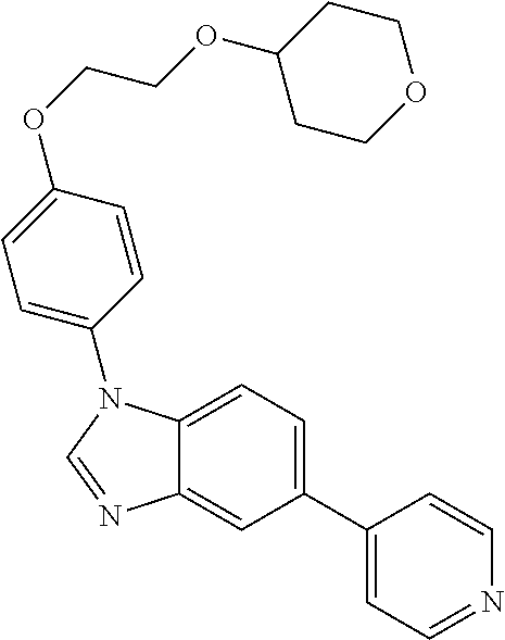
C1(C2=CC=NC=C2)=CC=C2C(=C1)N=CN2C1=CC=C(OCCOC2CCOCC2)C=C1
